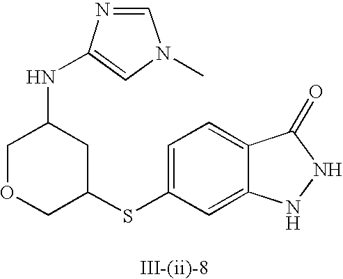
C1=C(SC2CC(NC3=CN(C)C=N3)COC2)C=C2C(=C1)C(=O)NN2
